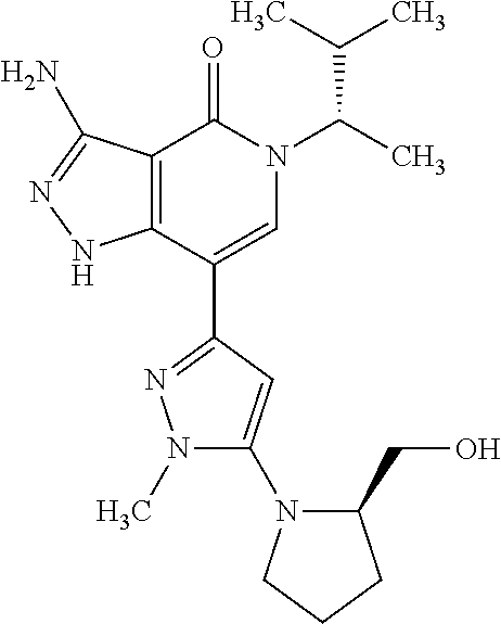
C12=C(C(C3=NN(C)C(N4C(CO)CCC4)=C3)=CN(C(C)C(C)C)C1=O)NN=C2N
